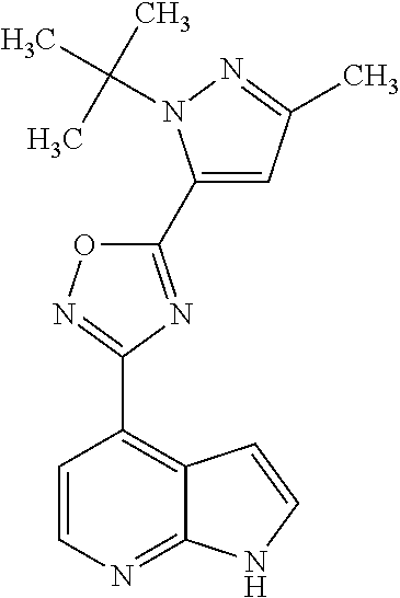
C1=CN=C2C(=C1C1=NOC(C3=CC(C)=NN3C(C)(C)C)=N1)C=CN2
